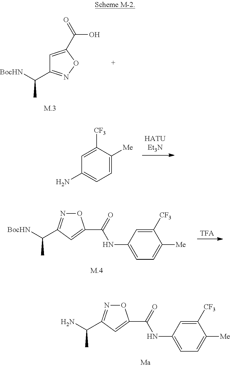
C1(N)=CC=C([Me])C([CF3])=C1.[BocHN]C(C1=NOC(C(=O)O)=C1)C.[TFA].[BocHN]C(C1=NOC(C(=O)NC2=CC=C([Me])C([CF3])=C2)=C1)C.NC(C1=NOC(C(=O)NC2=CC=C([Me])C([CF3])=C2)=C1)C
